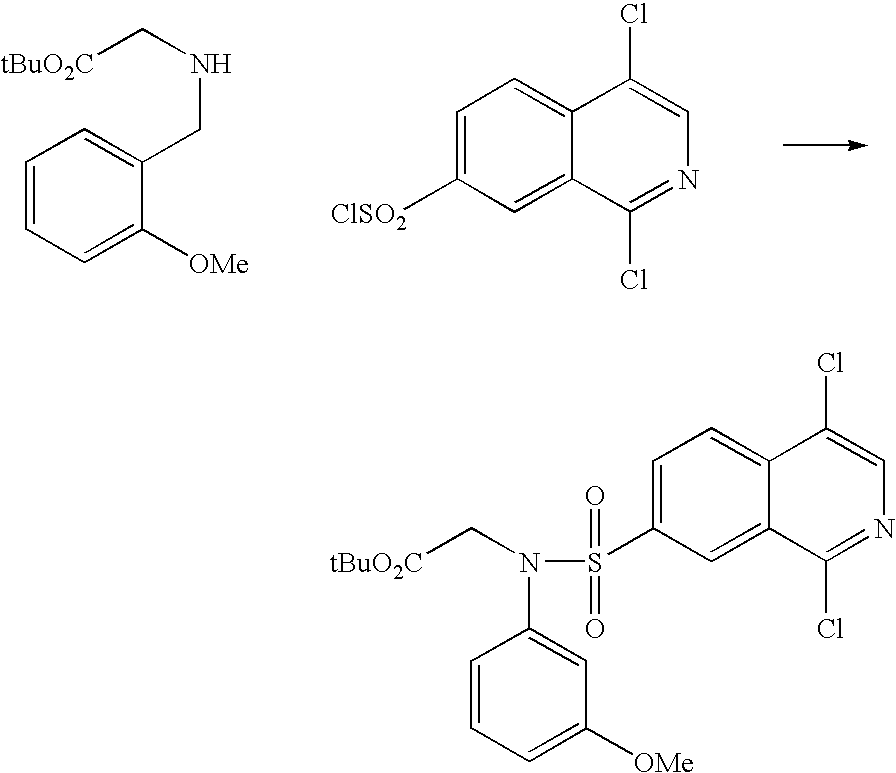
C1=C([ClSO2])C=C2C(=C1)C(Cl)=CN=C2Cl.[tBuO2C]CNCC1=CC=CC=C1[OMe].C1=C(S(N(C[tBuO2C])C2=CC([OMe])=CC=C2)(=O)=O)C=C2C(=C1)C(Cl)=CN=C2Cl
